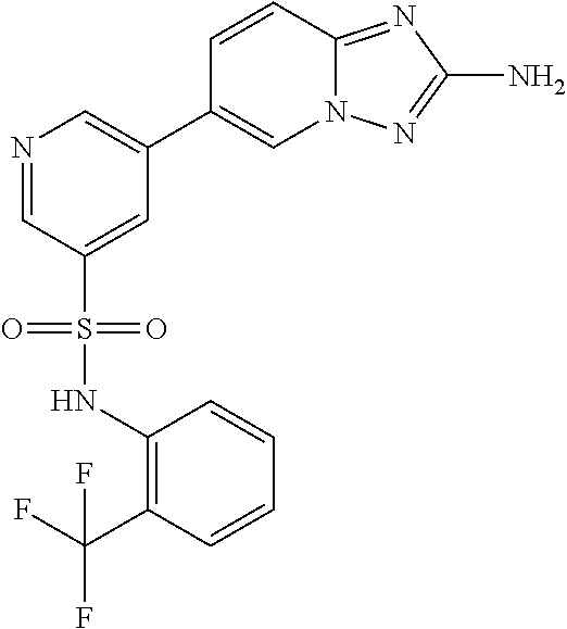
C12=NC(N)=NN1C=C(C1=CN=CC(S(NC3=C(C(F)(F)F)C=CC=C3)(=O)=O)=C1)C=C2
